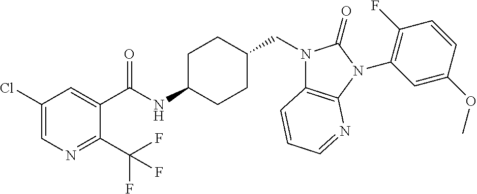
C1(Cl)=CN=C(C(F)(F)F)C(C(NC2CCC(CN3C4=C(N(C5=C(F)C=CC(OC)=C5)C3=O)N=CC=C4)CC2)=O)=C1
